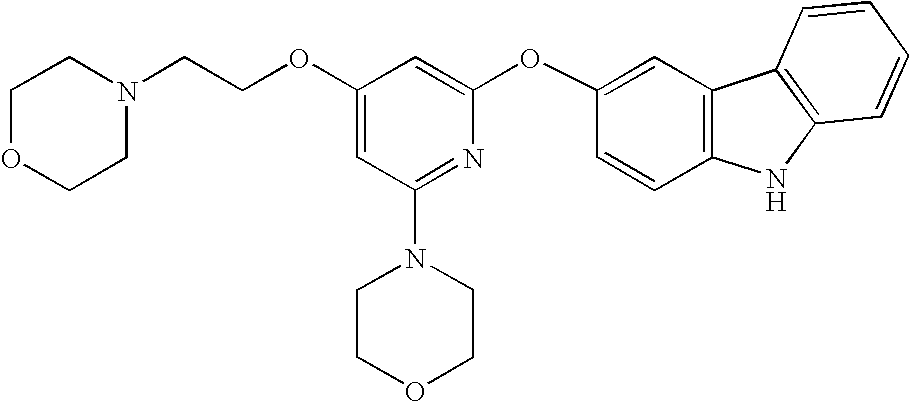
O(C1=CC(N2CCOCC2)=NC(OC2=CC3=C(C=C2)NC2=C3C=CC=C2)=C1)CCN1CCOCC1
